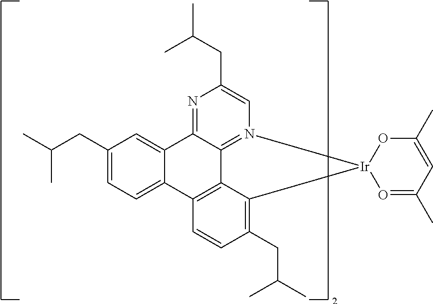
C12=CC(CC(C)C)=CC=C1C1=C3C4=N(C=C(CC(C)C)N=C24)[Ir]2(C3=C(CC(C)C)C=C1)O=C(C)C=C(C)O2
